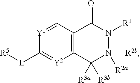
[L](C1=[Y2]C2=C(C=[Y1]1)C(=O)N([R1])N([R2b])([R2a])C2([R3a])[R3b])[R5]
